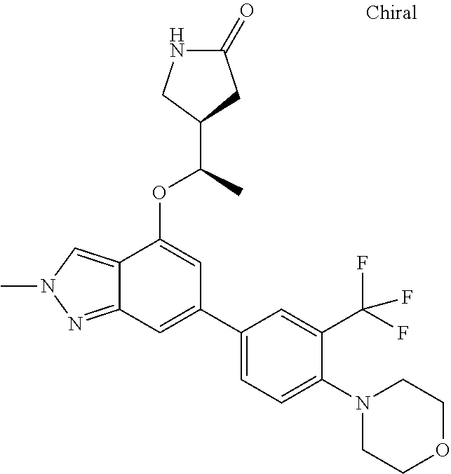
N1C(=O)CC(C(C)OC2=CC(C3=CC=C(N4CCOCC4)C(C(F)(F)F)=C3)=CC3=NN(C)C=C23)C1
